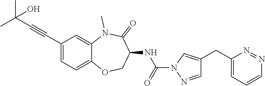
C(#CC1=CC=C2C(=C1)N(C)C(=O)C(NC(=O)N1N=CC(CC3=CC=CN=N3)=C1)CO2)C(C)(C)O
